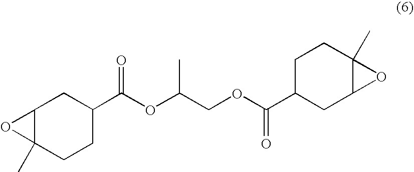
C12C(C)(CCC(C(OC(COC(C3CC4C(C)(CC3)O4)=O)C)=O)C1)O2
